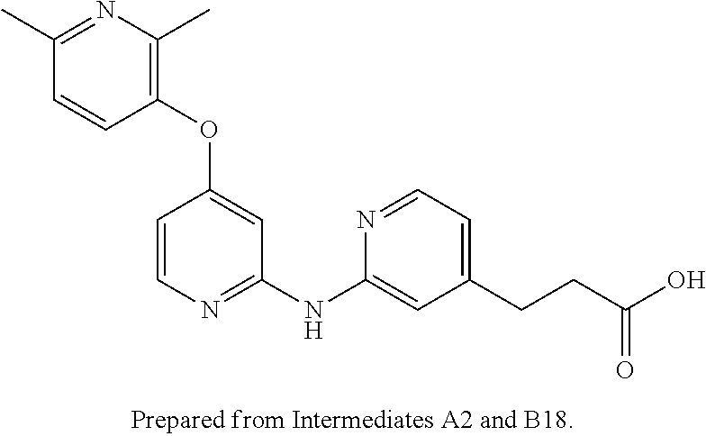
CC1=C(OC2=CC(NC3=CC(CCC(O)=O)=CC=N3)=NC=C2)C=CC(C)=N1
